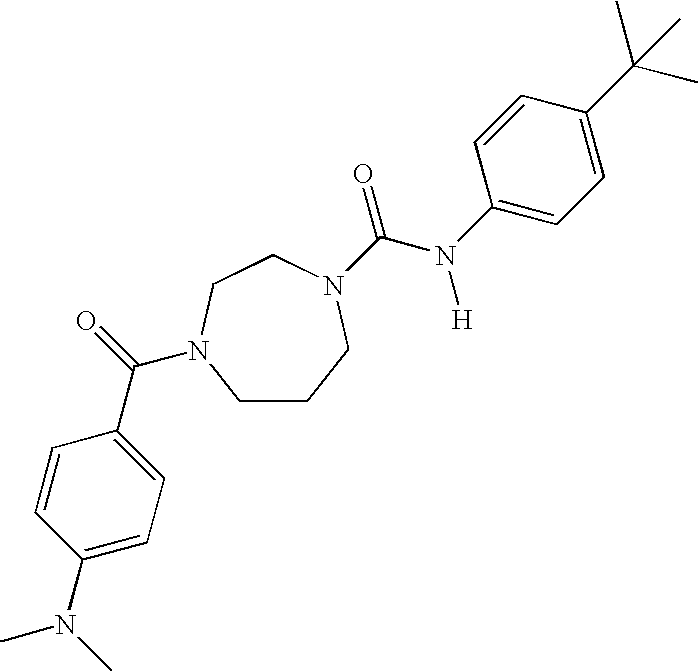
C1CCN(C(=O)N([H])C2=CC=C(C(C)(C)C)C=C2)CCN1C(=O)C1=CC=C(N(C)C)C=C1
